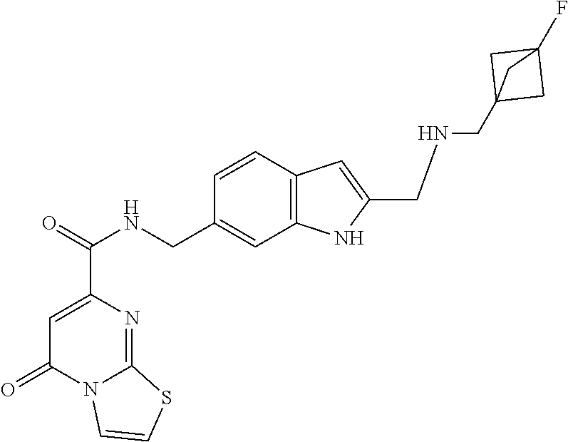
C1=CC2=C(C=C1CNC(C1=CC(=O)N3C(=N1)SC=C3)=O)NC(CNCC13CC(F)(C1)C3)=C2
